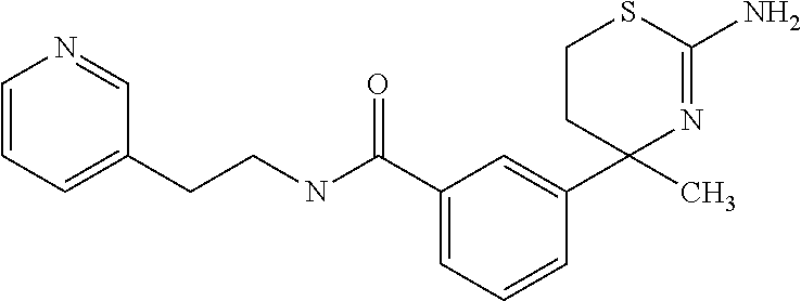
C1(C(NCCC2=CC=CN=C2)=O)=CC=CC(C2(C)N=C(N)SCC2)=C1
